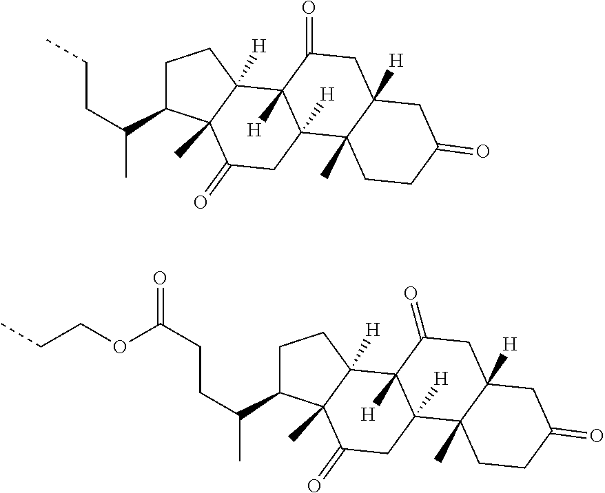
C1C(C(CCC)C)C2(C)C([H])(C1)C1([H])C([H])(CC2=O)C2(C)C([H])(CC1=O)CC(=O)CC2.C1C(C(CCC(OCCC)=O)C)C2(C)C([H])(C1)C1([H])C([H])(CC2=O)C2(C)C([H])(CC1=O)CC(=O)CC2
